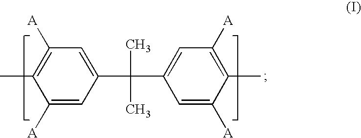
C1([A])=CC(C(C)(C2=CC([A])=C(C)C([A])=C2)C)=CC([A])=C1C
